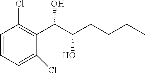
C1=CC=C(Cl)C(C(O)C(O)CCCC)=C1Cl
